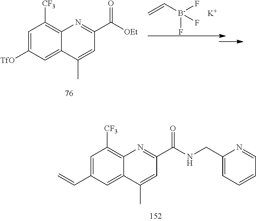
C1=C(C=C)C=C2C(=C1[CF3])N=C(C(NCC1=CC=CC=N1)=O)C=C2C.C=C[B-](F)(F)F.[K].C1=C([TfO])C=C2C(=C1[CF3])N=C(C([OEt])=O)C=C2C
